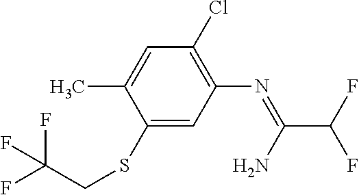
C1(Cl)=C(N=C(C(F)F)N)C=C(SCC(F)(F)F)C(C)=C1
